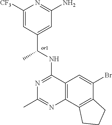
C1([CF3])=CC(C(NC2=NC(C)=NC3=C2C=C(Br)C2=C3CCC2)C)=CC(N)=N1
